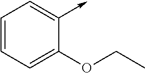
C1=CC=C(OCC)C(->C)=C1
